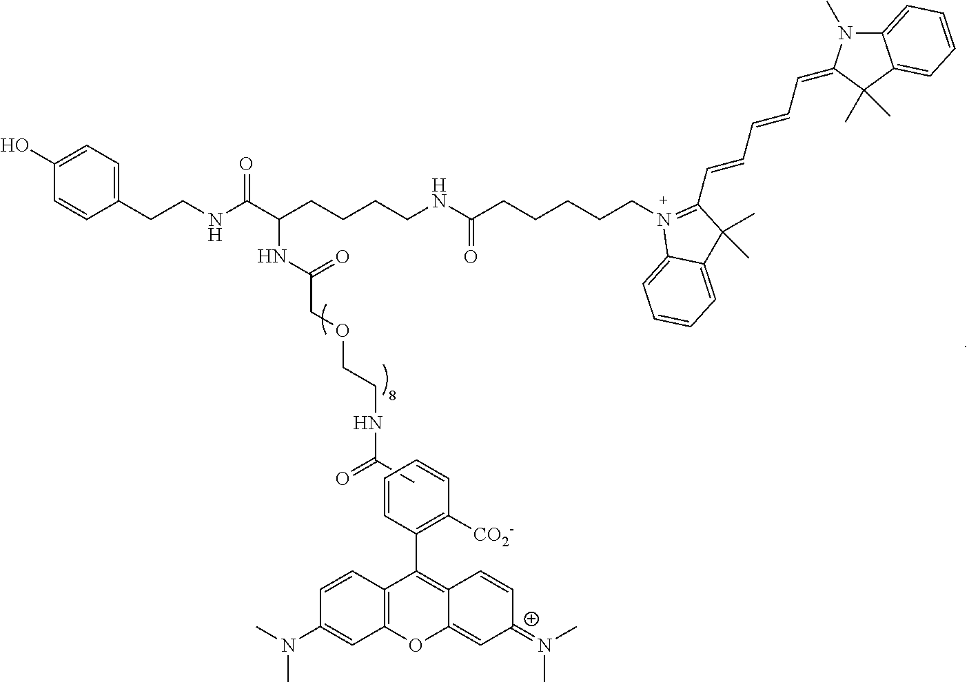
C1=CC(C2=C3C(=C[C+](=N(C)C)C=C3)OC3=C2C=CC(N(C)C)=C3)=C([CO2-])C=C1.N(C(=O)C)CCOCC(=O)NC(C(NCCC1=CC=C(O)C=C1)=O)CCCCNC(CCCCCN1=C(C=CC=CC=C2N(C)C3=CC=CC=C3C2(C)C)C(C)(C)C2=CC=CC=C12)=O
